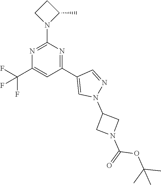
N1=C(N2C(C)CC2)N=C(C2=CN(C3CN(C(=O)OC(C)(C)C)C3)N=C2)C=C1C(F)(F)F
